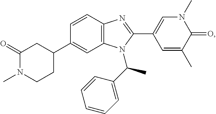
C1(C2CC(=O)N(C)CC2)=CC2=C(C=C1)N=C(C1=CN(C)C(=O)C(C)=C1)N2C(C1=CC=CC=C1)C
